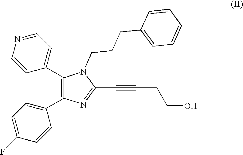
C1(C#CCCO)=NC(C2=CC=C(F)C=C2)=C(C2=CC=NC=C2)N1CCCC1=CC=CC=C1
